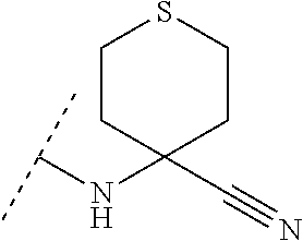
C(NC1(C#N)CCSCC1)(C)C
